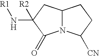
C12N(C([CN])CC1)C(=O)C(N[R1])([R2])C2
